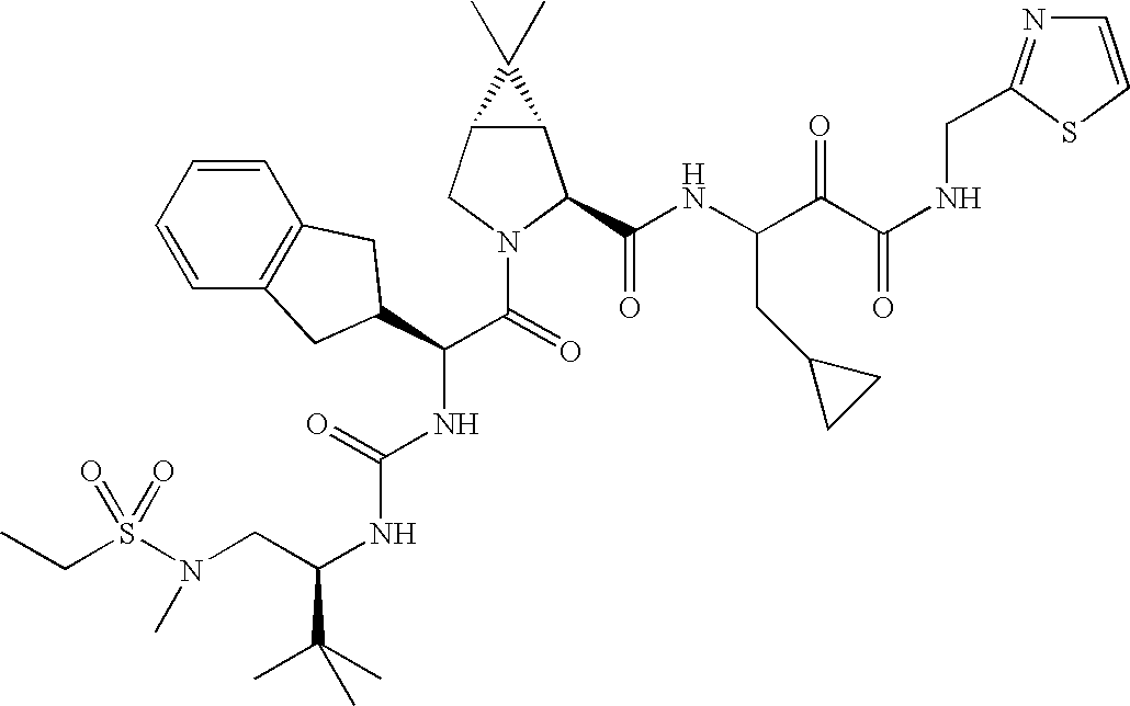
C(C)S(=O)(N(C)CC(NC(=O)NC(C(N1C(C(=O)NC(CC2CC2)C(=O)C(=O)NCC2=NC=CS2)C2C(C1)C2(C)C)=O)C1CC2=C(C=CC=C2)C1)C(C)(C)C)=O
